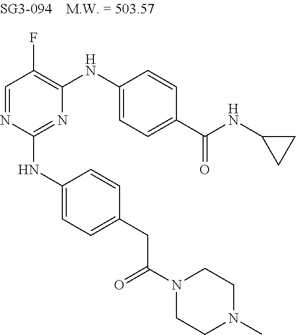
N1=C(NC2=CC=C(CC(N3CCN(C)CC3)=O)C=C2)N=CC(F)=C1NC1=CC=C(C(NC2CC2)=O)C=C1
